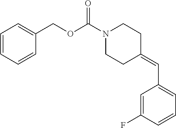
C1=C(F)C=CC=C1C=C1CCN(C(=O)OCC2=CC=CC=C2)CC1
